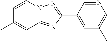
C1(C2=CC(C)=CN=C2)=NN2C(=N1)C=C(C)C=C2
